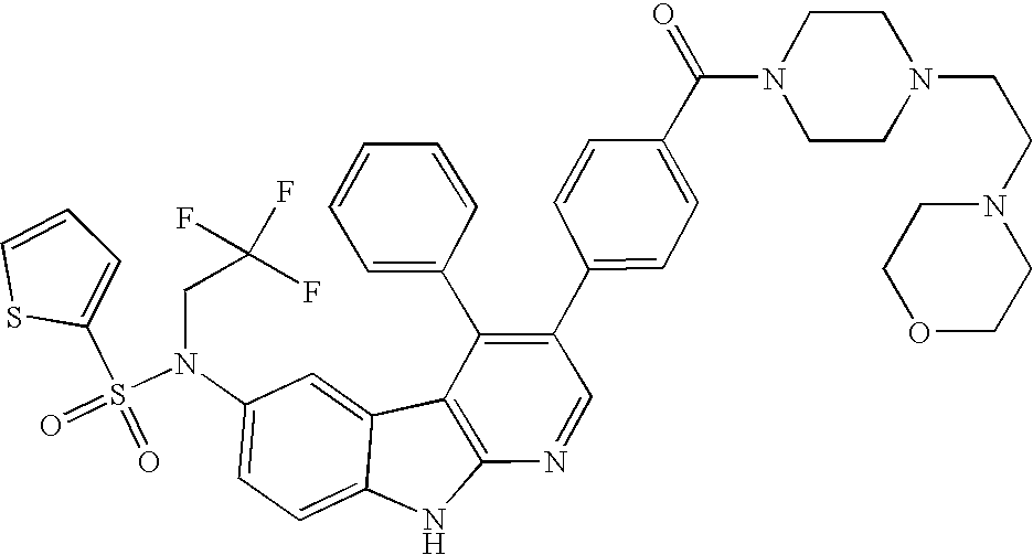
C1=CC=C(S(=O)(=O)N(C2=CC=C3C(=C2)C2=C(N3)N=CC(C3=CC=C(C(N4CCN(CCN5CCOCC5)CC4)=O)C=C3)=C2C2=CC=CC=C2)CC(F)(F)F)S1
